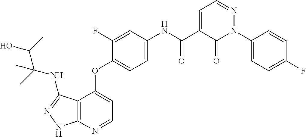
C12=C(N=CC=C1OC1=CC=C(NC(C3=CC=NN(C4=CC=C(F)C=C4)C3=O)=O)C=C1F)NN=C2NC(C(O)C)(C)C
